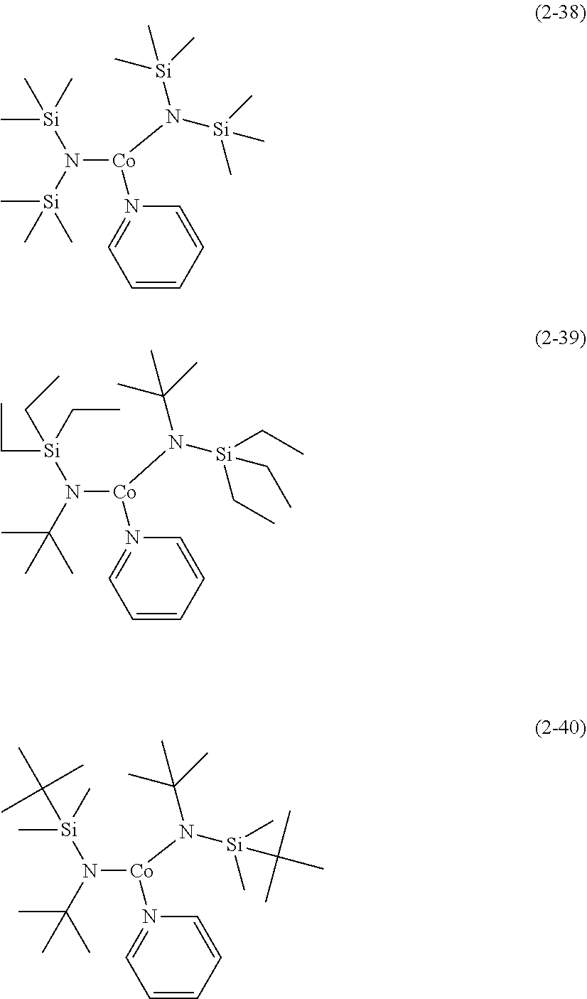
N([Co](N([Si](C)(C)C)[Si](C)(C)C)N1=CC=CC=C1)([Si](C)(C)C)[Si](C)(C)C.N([Co](N([Si](CC)(CC)CC)C(C)(C)C)N1=CC=CC=C1)(C(C)(C)C)[Si](CC)(CC)CC.N([Co](N([Si](C)(C(C)(C)C)C)C(C)(C)C)N1=CC=CC=C1)(C(C)(C)C)[Si](C)(C)C(C)(C)C
